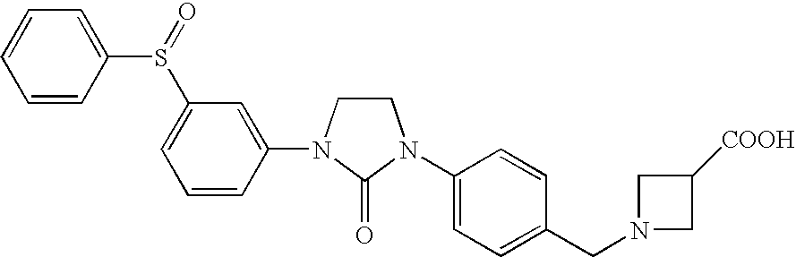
C1CN(C2=CC(S(C3=CC=CC=C3)=O)=CC=C2)C(=O)N1C1=CC=C(CN2CC([COOH])C2)C=C1
